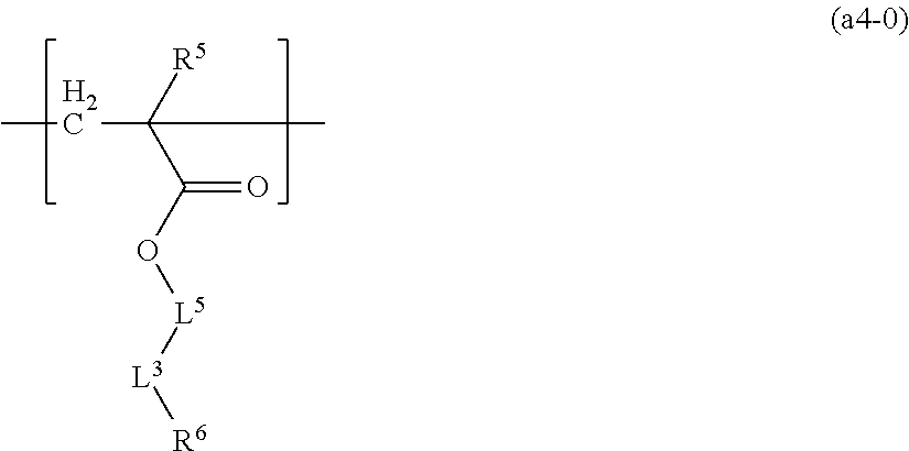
CCC([R5])(C)C(O[L5][L3][R6])=O
